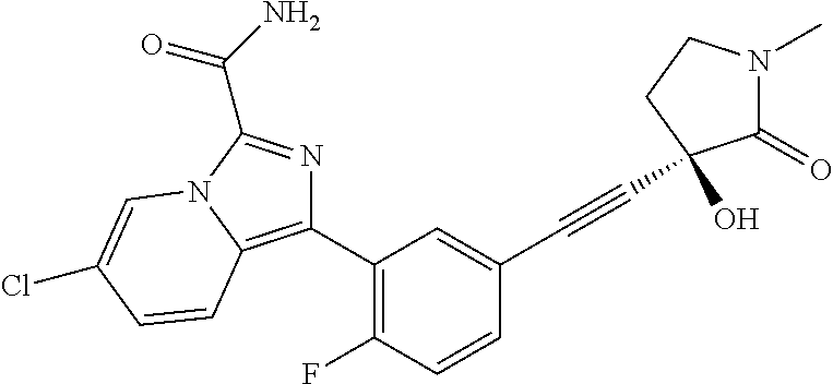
C1(C2=C(F)C=CC(C#CC3(O)C(=O)N(C)CC3)=C2)=C2N(C(C(N)=O)=N1)C=C(Cl)C=C2
